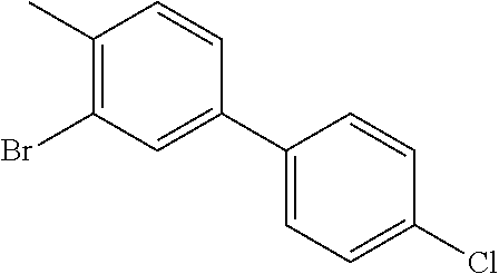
C1(C)=C(Br)C=C(C2=CC=C(Cl)C=C2)C=C1
